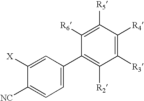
C1([NC])=CC=C(C2=C([R2])C([R3])=C([R4])C([R5])=C2[R6])C=C1[X]
